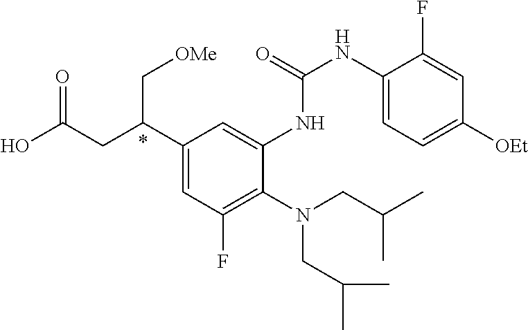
C1(C(CC(O)=O)C[OMe])=CC(F)=C(N(CC(C)C)CC(C)C)C(NC(NC2=CC=C([OEt])C=C2F)=O)=C1
